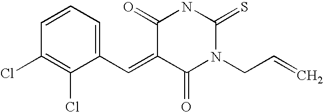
C1=CC(Cl)=C(Cl)C(C=C2C(=O)N(CC=C)C(=S)NC2=O)=C1
